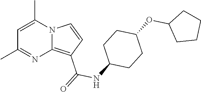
C1=C(C)N2C(=C(C(=O)NC3CCC(OC4CCCC4)CC3)C=C2)N=C1C
